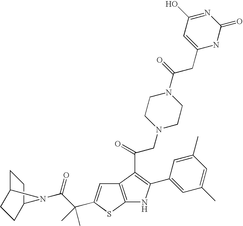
C12=C(SC(C(C(=O)N3C4CCC3CC4)(C)C)=C1)NC(C1=CC(C)=CC(C)=C1)=C2C(=O)CN1CCN(C(=O)CC2=CC(O)=NC(=O)N2)CC1
